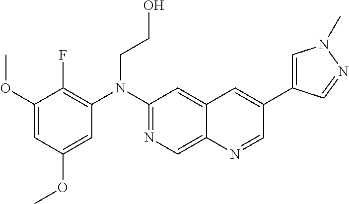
C1(OC)=CC(OC)=CC(N(C2=NC=C3C(=C2)C=C(C2=CN(C)N=C2)C=N3)CCO)=C1F
